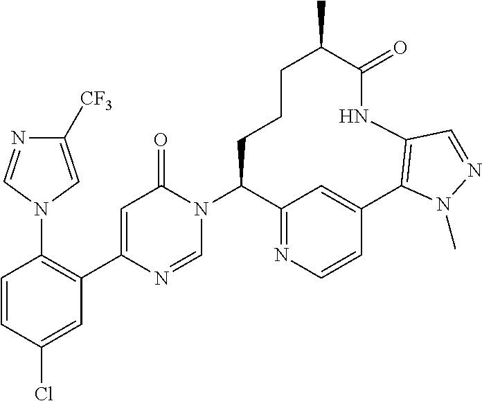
C1=CC(Cl)=CC(C2=CC(=O)N(C3C4=NC=CC(=C4)C4=C(NC(=O)C(C)CCC3)C=NN4C)C=N2)=C1N1C=C([CF3])N=C1
